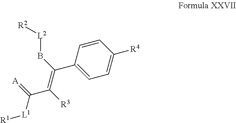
C(=C(C([L1][R1])=[A])[R3])(C1=CC=C([R4])C=C1)B[L2][R2]
